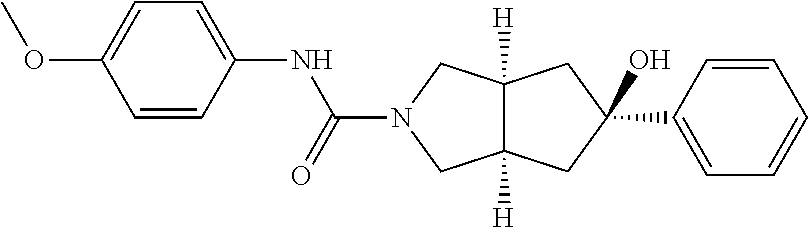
C(N1CC2([H])C([H])(C1)CC(O)(C1=CC=CC=C1)C2)(=O)NC1=CC=C(OC)C=C1
